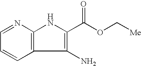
C1=CC=NC2=C1C(N)=C(C(OC[Me])=O)N2
